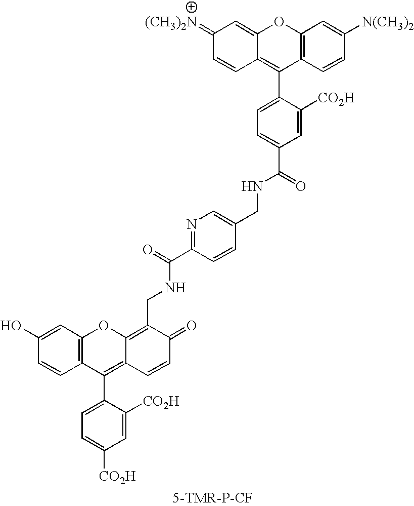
C12=C(C=CC([N(CH3)2])=C1)C(C1=CC=C(C(=O)NCC3=CN=C(C(=O)NCC4=C5C(=C(C6=CC=C([CO2H])C=C6[CO2H])C6=C(O5)C=C(O)C=C6)C=CC4=O)C=C3)C=C1[CO2H])=C1C(=CC(=[(CH3)2N])C=C1)O2
